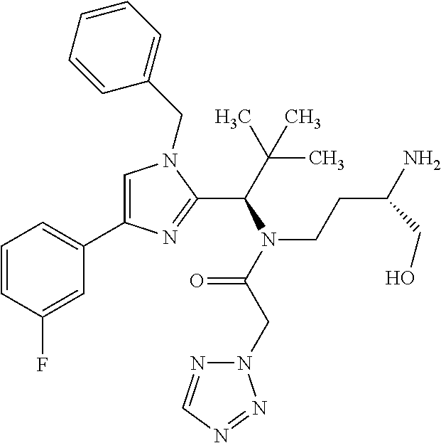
C1=C(C2=CC=CC(F)=C2)N=C(C(C(C)(C)C)N(C(CN2N=CN=N2)=O)CCC(N)CO)N1CC1=CC=CC=C1
